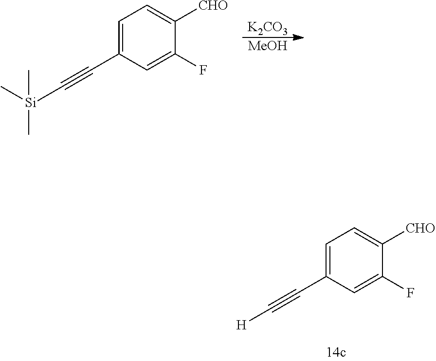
C1=C(C#C[Si](C)(C)C)C=C(F)C([CHO])=C1.[K2CO3].[MeOH].C1=C(C#C[H])C=C(F)C([CHO])=C1
